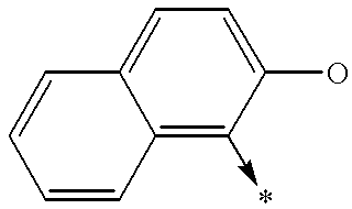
C1=CC2=C(->*)C(O)=CC=C2C=C1
